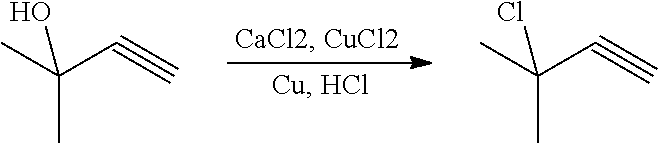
CC(C#C)(O)C.CC(C#C)(Cl)C
